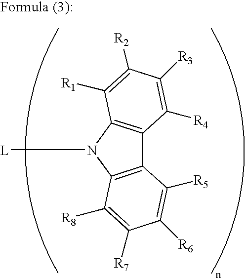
C12=C(N([L])C3=C1C([R4])=C([R3])C([R2])=C3[R1])C([R8])=C([R7])C([R6])=C2[R5]
